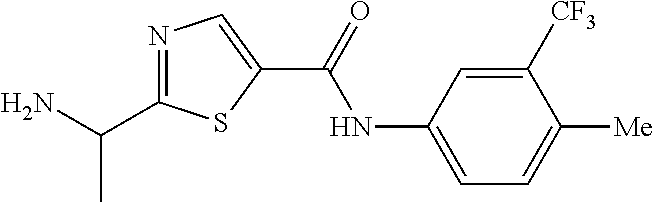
N1=C(C(N)C)SC(C(=O)NC2=CC=C([Me])C([CF3])=C2)=C1
